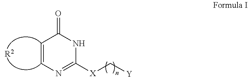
C1=CN=C([X]C[Y])NC1=O.[R2]
